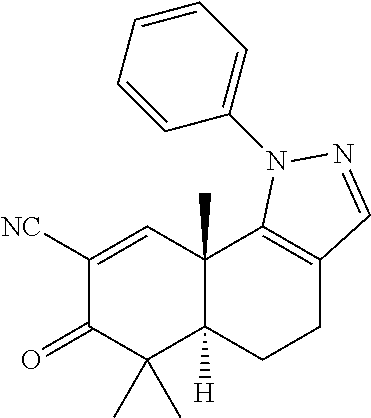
C1([NC])=CC2(C)C([H])(C(C)(C)C1=O)CCC1=C2N(C2=CC=CC=C2)N=C1
